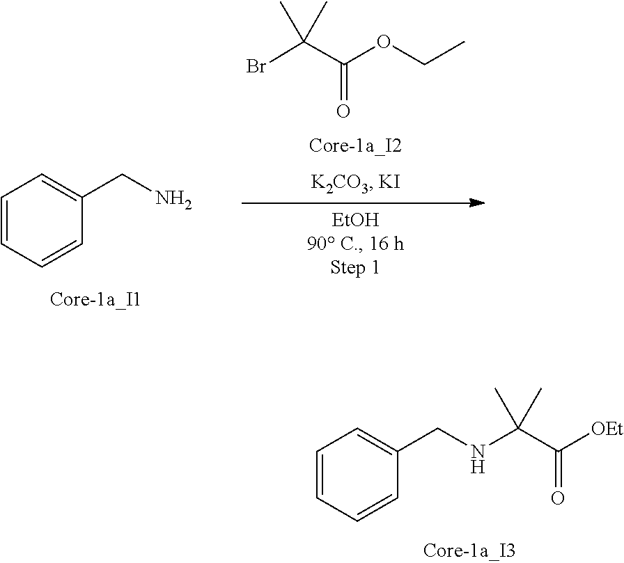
C1=C(CN)C=CC=C1.BrC(C(OCC)=O)(C)C.N(C(C([OEt])=O)(C)C)CC1=CC=CC=C1
